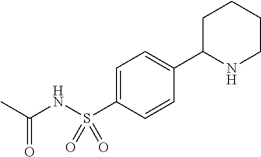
C1=C(S(NC(C)=O)(=O)=O)C=CC(C2NCCCC2)=C1
